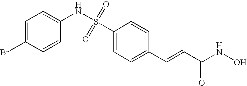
C1=C(S(NC2=CC=C(Br)C=C2)(=O)=O)C=CC(C=CC(NO)=O)=C1
